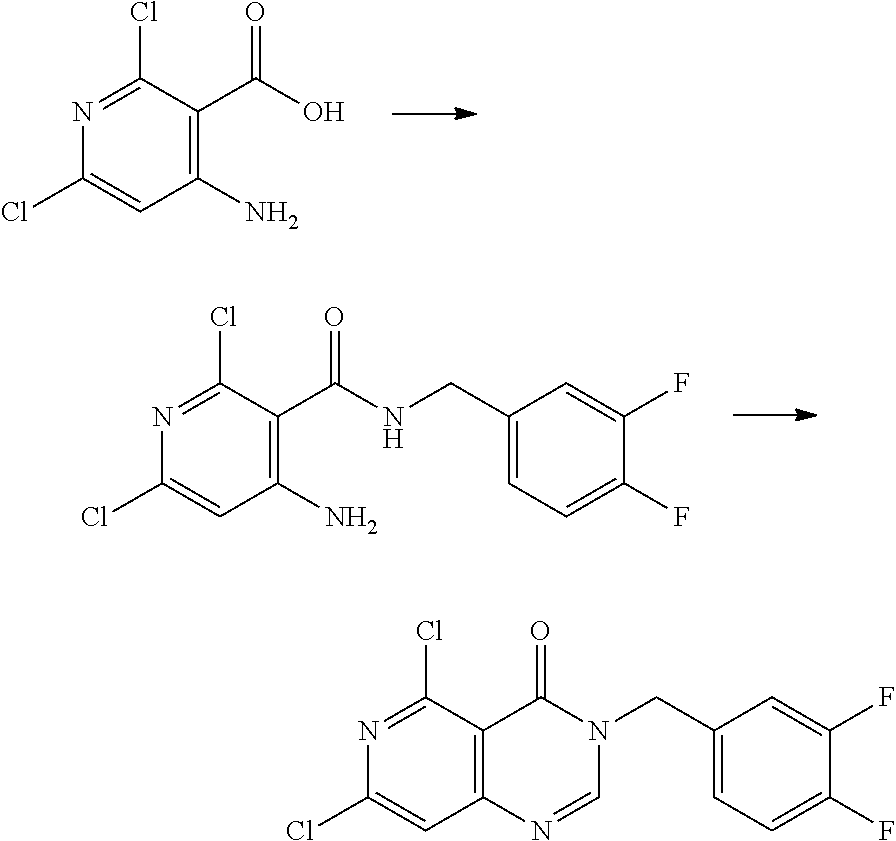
N1=C(Cl)C(C(=O)NCC2=CC=C(F)C(F)=C2)=C(N)C=C1Cl.N1=C(Cl)C(C(=O)O)=C(N)C=C1Cl.N1=C(Cl)C2=C(C=C1Cl)N=CN(CC1=CC=C(F)C(F)=C1)C2=O
